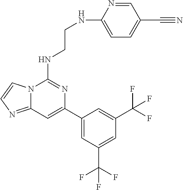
C12=NC=CN1C(NCCNC1=CC=C(C#N)C=N1)=NC(C1=CC(C(F)(F)F)=CC(C(F)(F)F)=C1)=C2
